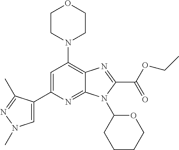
C1=C(C2=CN(C)N=C2C)N=C2C(=C1N1CCOCC1)N=C(C(OCC)=O)N2C1CCCCO1
